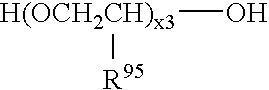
[H(OCH2CH)x3](O)[R95]
